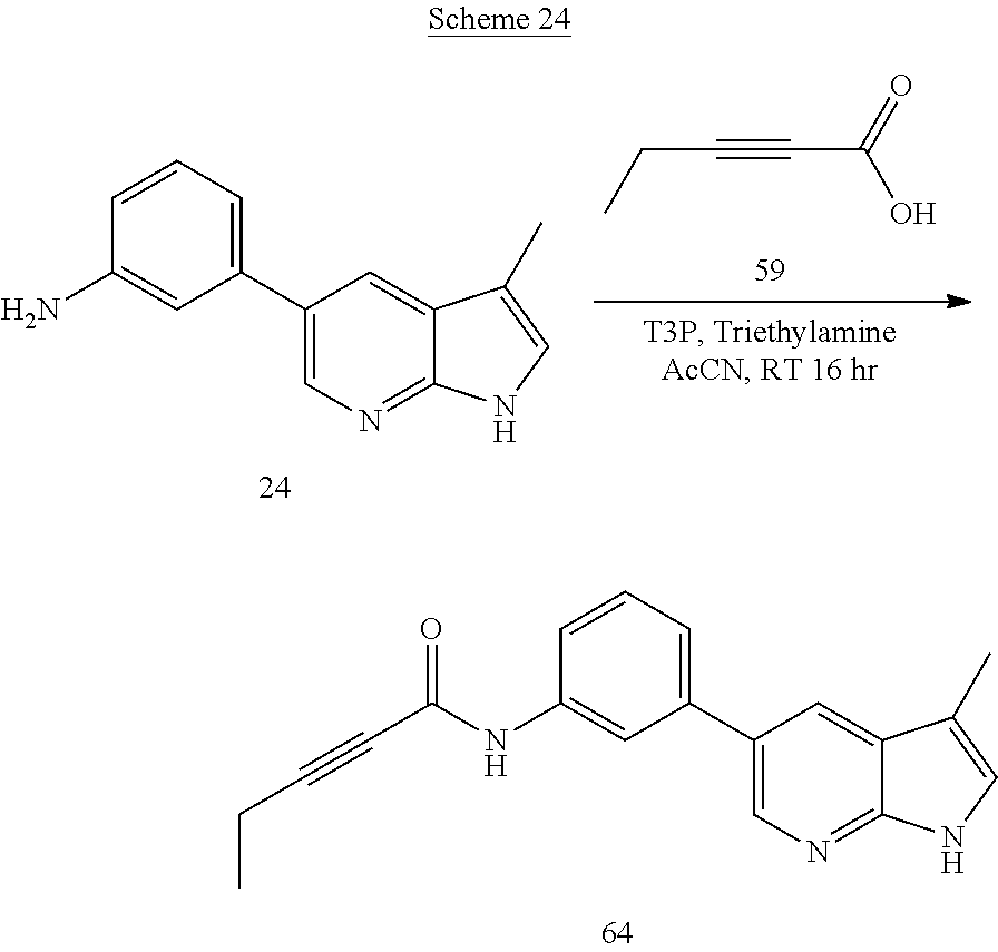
C1(C2=CC=CC(NC(C#CCC)=O)=C2)=CN=C2C(=C1)C(C)=CN2.C(#CC(=O)O)CC.C1(C2=CC=CC(N)=C2)=CN=C2C(=C1)C(C)=CN2
